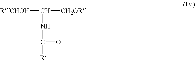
[RCHOH]C([CH2OR])NC([R])=O
